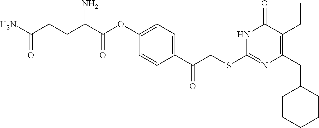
N1C(SCC(C2=CC=C(OC(C(CCC(N)=O)N)=O)C=C2)=O)=NC(CC2CCCCC2)=C(CC)C1=O
